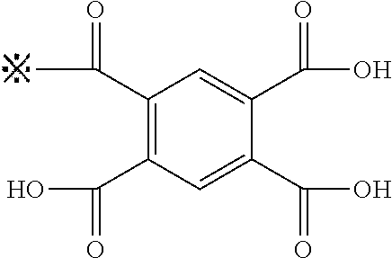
C1(C(C)=O)=C(C(O)=O)C=C(C(O)=O)C(C(O)=O)=C1
